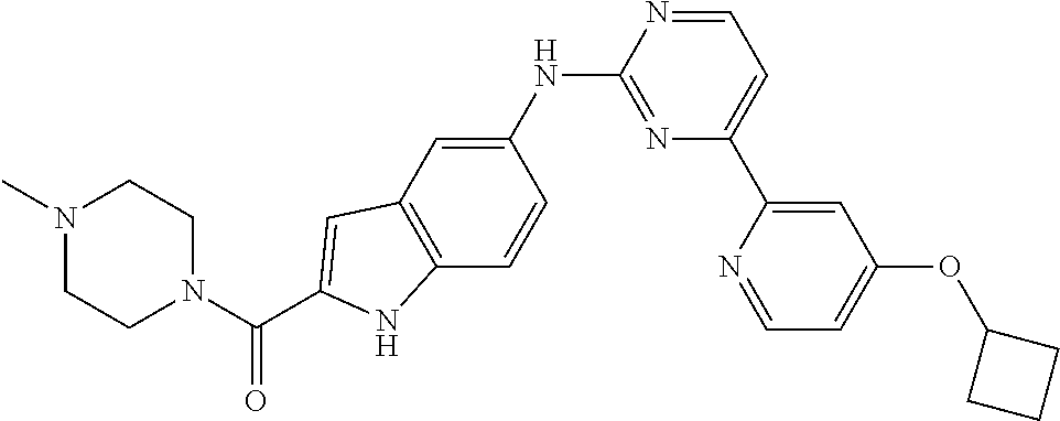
C1N(C)CCN(C(C2=CC3=C(C=CC(NC4=NC(C5=CC(OC6CCC6)=CC=N5)=CC=N4)=C3)N2)=O)C1
